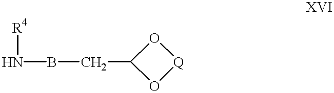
B(CC1O[Q]O1)N[R4]
